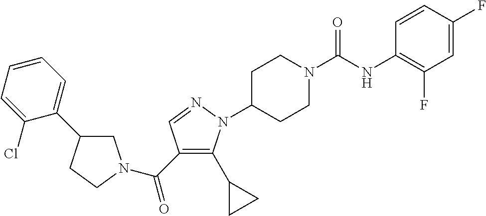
C1C(C2=CC=CC=C2Cl)CCN1C(C1=C(C2CC2)N(C2CCN(C(NC3=C(F)C=C(F)C=C3)=O)CC2)N=C1)=O
